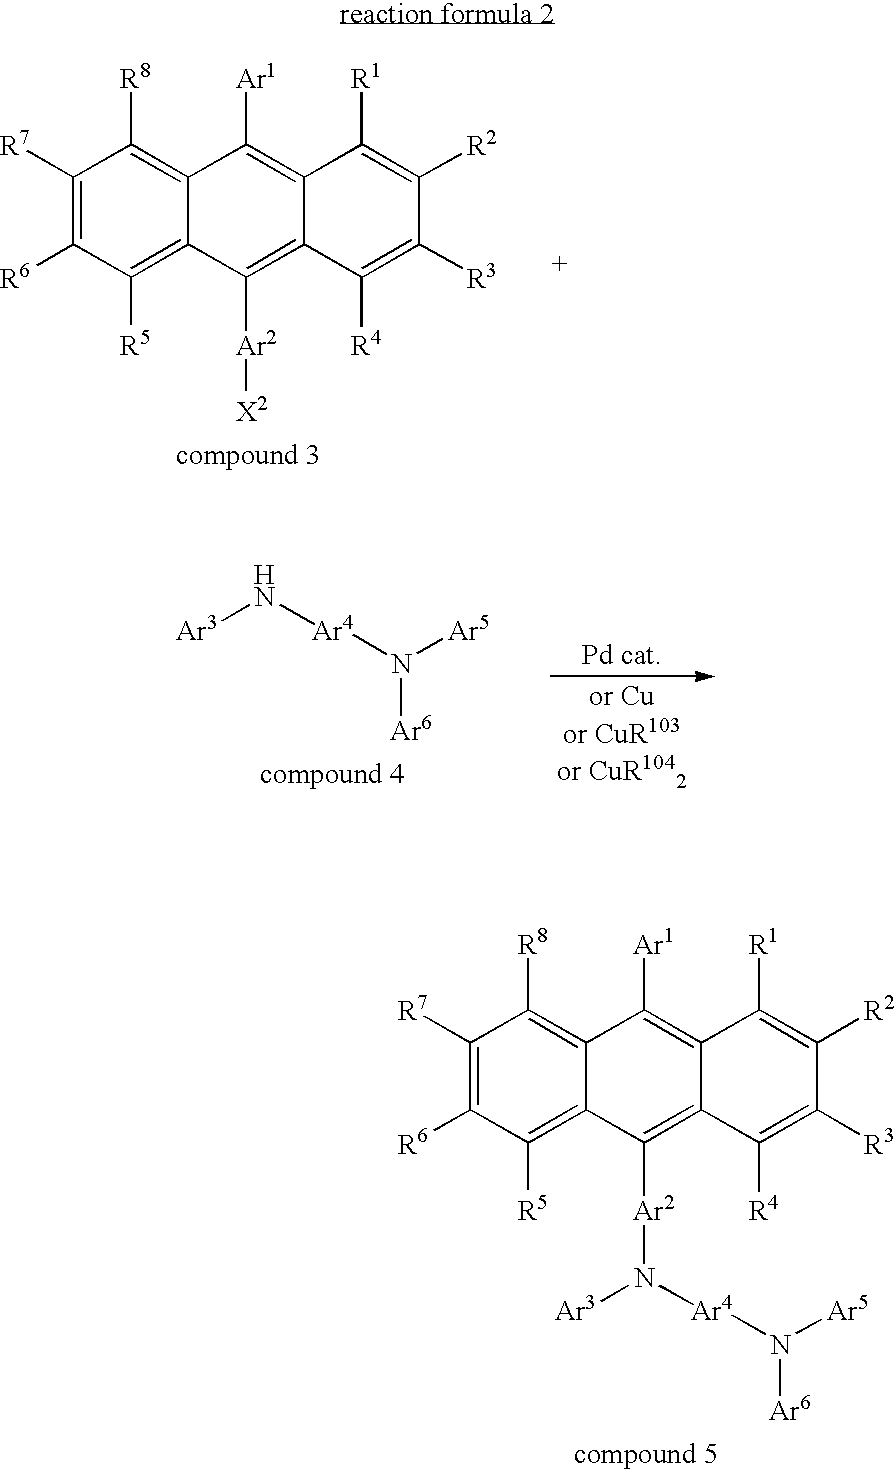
C1([R7])=C([R6])C([R5])=C2C(=C1[R8])C([Ar1])=C1C(=C2[Ar2][X2])C([R4])=C([R3])C([R2])=C1[R1].N([Ar6])([Ar4]N[Ar3])[Ar5].C1([R7])=C([R6])C([R5])=C2C(=C1[R8])C([Ar1])=C1C(=C2[Ar2]N([Ar4]N([Ar6])[Ar5])[Ar3])C([R4])=C([R3])C([R2])=C1[R1]
